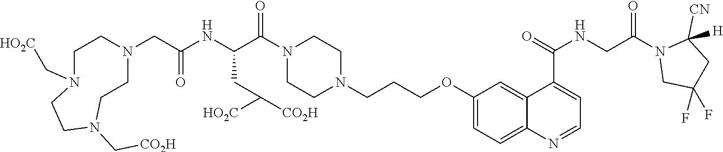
C(OC1=CC=C2C(=C1)C(C(=O)NCC(N1CC(F)(F)CC1([CN])[H])=O)=CC=N2)CCN1CCN(C(C(NC(CN2CCN(C[HO2C])CCN(C[CO2H])CC2)=O)CC([CO2H])[HO2C])=O)CC1
